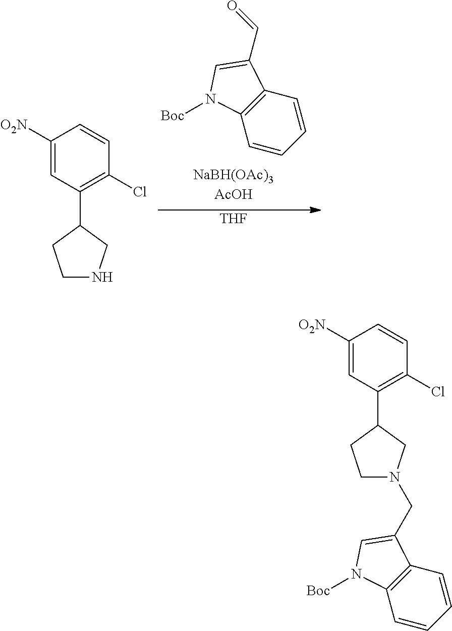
C1([O2N])=CC(C2CCN(CC3=CN([Boc])C4=C3C=CC=C4)C2)=C(Cl)C=C1.C(C1=CN([Boc])C2=C1C=CC=C2)=O.C1([O2N])=CC(C2CCNC2)=C(Cl)C=C1.[THF]
